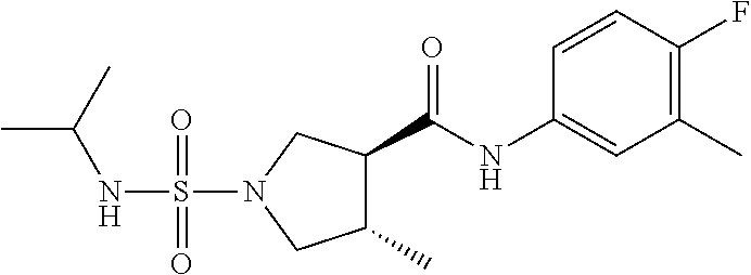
C1(C)C(C(NC2=CC(C)=C(F)C=C2)=O)CN(S(NC(C)C)(=O)=O)C1
